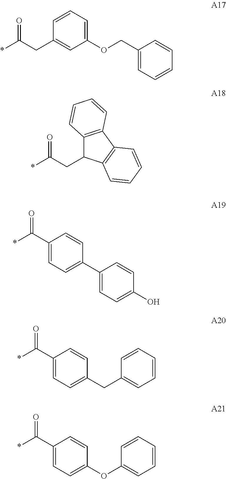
*C(CC1=CC(OCC2=CC=CC=C2)=CC=C1)=O.*C(CC1C2=C(C3=C1C=CC=C3)C=CC=C2)=O.*C(C1=CC=C(C2=CC=C(O)C=C2)C=C1)=O.*C(=O)C1=CC=C(CC2=CC=CC=C2)C=C1.*C(=O)C1=CC=C(OC2=CC=CC=C2)C=C1
